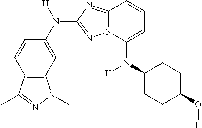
N(C1=CC=CC2=NC(N(C3=CC4=C(C=C3)C(C)=NN4C)[H])=NN12)(C1CCC(O[H])CC1)[H]
